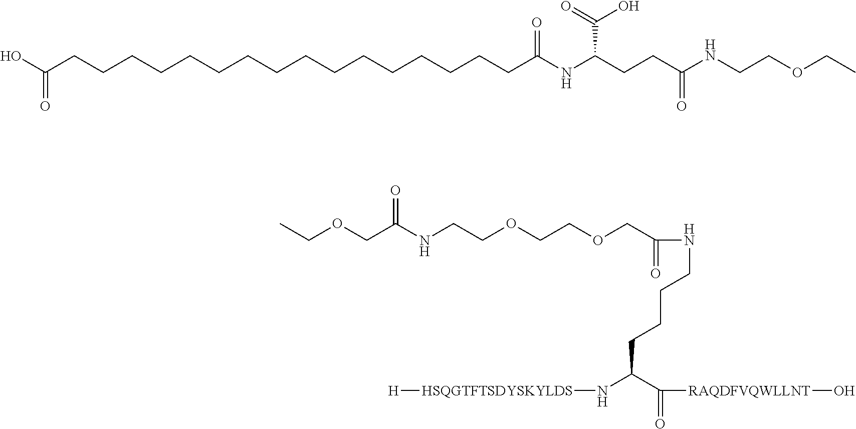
OC(CCCCCCCCCCCCCCCCC(NC(CCC(NCCOCC)=O)C(=O)O)=O)=O.C(COCCOCCNC(COCC)=O)(=O)NCCCCC(C(=O)[RAQDFVQWLLNT]O)N[HSQGTFTSDYSKYLDS][H]
